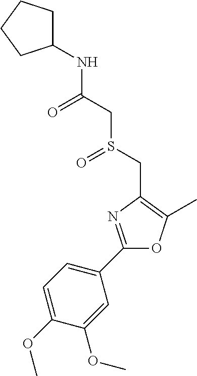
C1=C(OC)C(OC)=CC(C2=NC(CS(=O)CC(=O)NC3CCCC3)=C(C)O2)=C1
